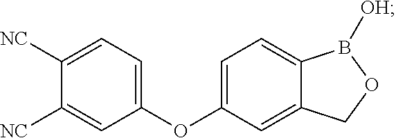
C1=C(OC2=CC=C([NC])C([NC])=C2)C=C2C(=C1)B([OH])OC2
